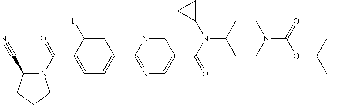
C1(C(N2C(C#N)CCC2)=O)=CC=C(C2=NC=C(C(N(C3CC3)C3CCN(C(=O)OC(C)(C)C)CC3)=O)C=N2)C=C1F
